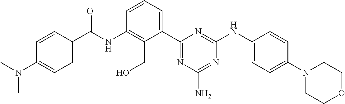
C(NC1=C(CO)C(C2=NC(N)=NC(NC3=CC=C(N4CCOCC4)C=C3)=N2)=CC=C1)(=O)C1=CC=C(N(C)C)C=C1
